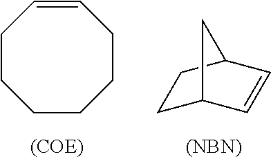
C1CCCCCC=C1.C1C2C=CC(C1)C2.[(NBN)]
